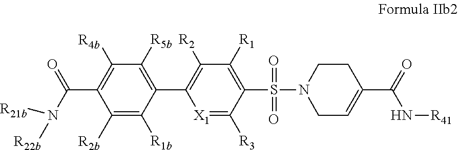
C1([R2b])=C([R1b])C(C2=C([R2])C([R1])=C(S(=O)(=O)N3CC=C(C(=O)N[R41])CC3)C([R3])=[X1]2)=C([R5b])C([R4b])=C1C(N([R22b])[R21b])=O
